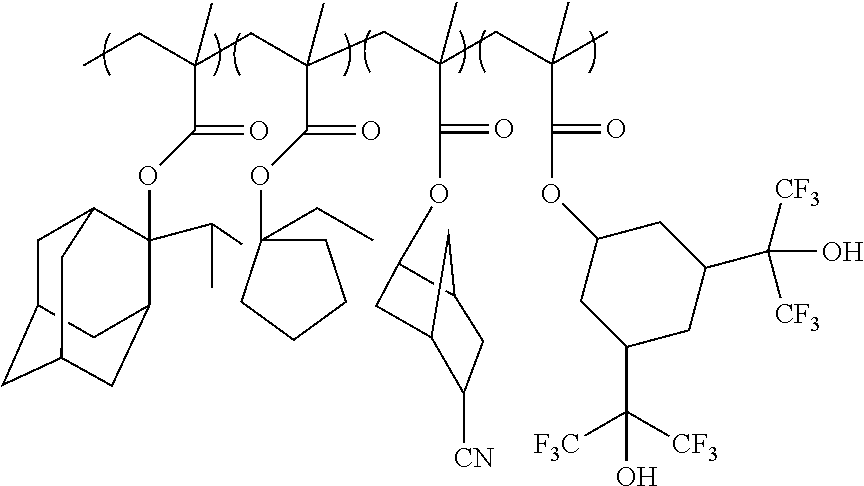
CCC(CC(CC(CC(C)(C)C(=O)OC1CC(C([CF3])([F3C])O)CC(C(O)([CF3])[CF3])C1)(C(=O)OC1CC2C([CN])CC1C2)C)(C)C(=O)OC1(CC)CCCC1)(C(=O)OC1(C(C)C)C2CC3CC(CC1C3)C2)C
